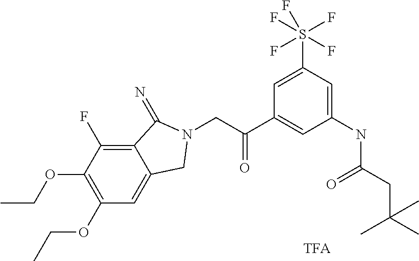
C12=C(F)C(OCC)=C(OCC)C=C1CN(CC(C1=CC(NC(=O)CC(C)(C)C)=CC(S(F)(F)(F)(F)F)=C1)=O)C2=N
